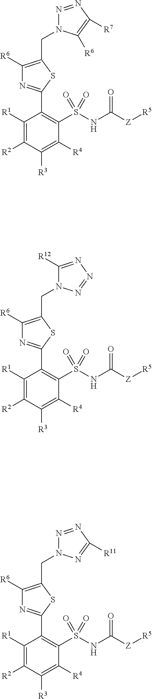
C1(C2=NC([R6])=C(CN3N=NC([R7])=C3[R6])S2)=C(S(NC([Z][R5])=O)(=O)=O)C([R4])=C([R3])C([R2])=C1[R1].C1(C2=NC([R6])=C(CN3C([R12])=NN=N3)S2)=C(S(NC([Z][R5])=O)(=O)=O)C([R4])=C([R3])C([R2])=C1[R1].C1(C2=NC([R6])=C(CN3N=NC([R11])=N3)S2)=C(S(NC([Z][R5])=O)(=O)=O)C([R4])=C([R3])C([R2])=C1[R1]
